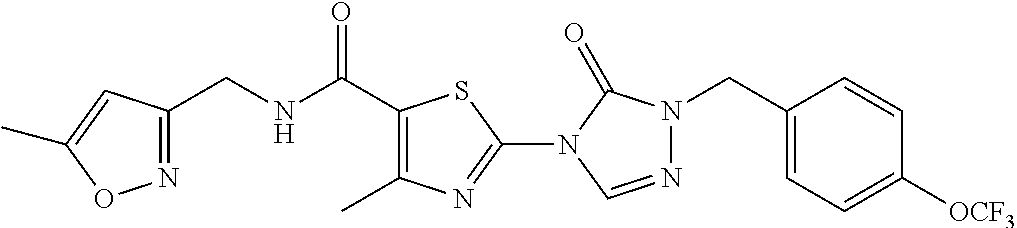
N(C(C1=C(C)N=C(N2C(=O)N(CC3=CC=C([OCF3])C=C3)N=C2)S1)=O)CC1=NOC(C)=C1
